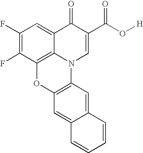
C1(F)=C(F)C2=C3C(=C1)C(=O)C(C(O[H])=O)=CN3C1=C(O2)C=C2C(=C1)C=CC=C2
